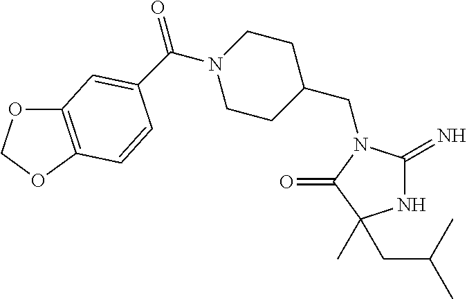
N1C(=N)N(CC2CCN(C(=O)C3=CC4=C(OCO4)C=C3)CC2)C(=O)C1(CC(C)C)C
